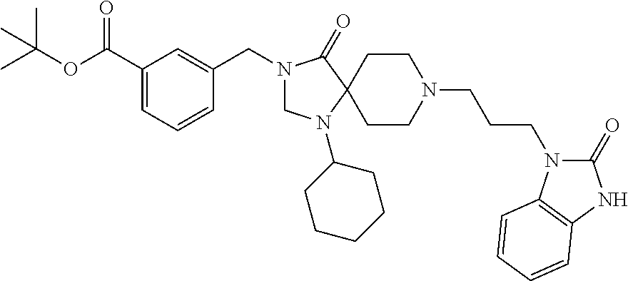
CC(OC(C1=CC=CC(CN2CN(C3CCCCC3)C3(C2=O)CCN(CCCN2C(=O)NC4=C2C=CC=C4)CC3)=C1)=O)(C)C
